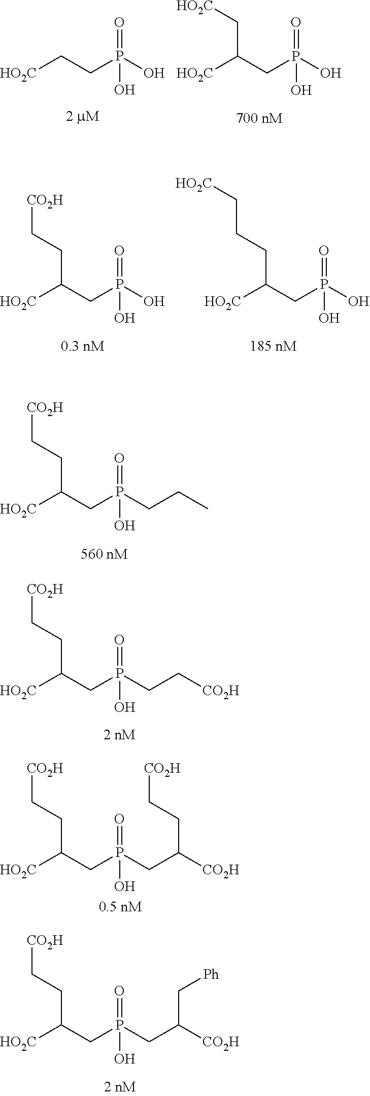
[HO2C]CCP(O)(=O)O.[HO2C]C(CP(O)(=O)O)C[HO2C].[HO2C]C(CP(O)(=O)O)CC[CO2H].[HO2C]C(CP(O)(=O)O)CCC[HO2C].[HO2C]C(CP(CCC)(=O)O)CC[CO2H].[HO2C]C(CP(CC[CO2H])(=O)O)CC[CO2H].[HO2C]C(CP(CC([CO2H])CC[CO2H])(=O)O)CC[CO2H].[HO2C]C(CP(CC([CO2H])C[Ph])(=O)O)CC[CO2H]
